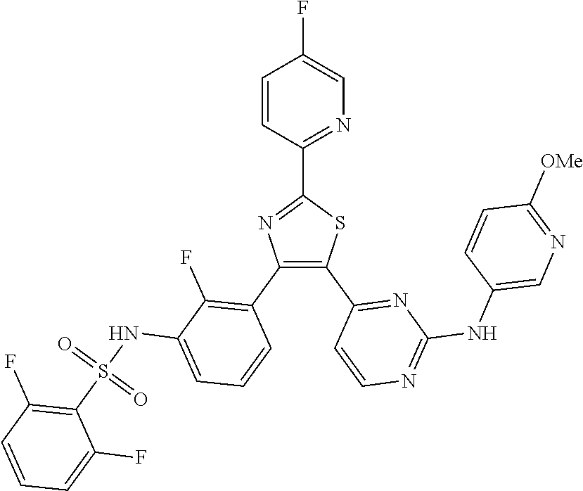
N1=C(C2=NC(C3=C(F)C(NS(C4=C(F)C=CC=C4F)(=O)=O)=CC=C3)=C(C3=NC(NC4=CN=C([OMe])C=C4)=NC=C3)S2)C=CC(F)=C1
